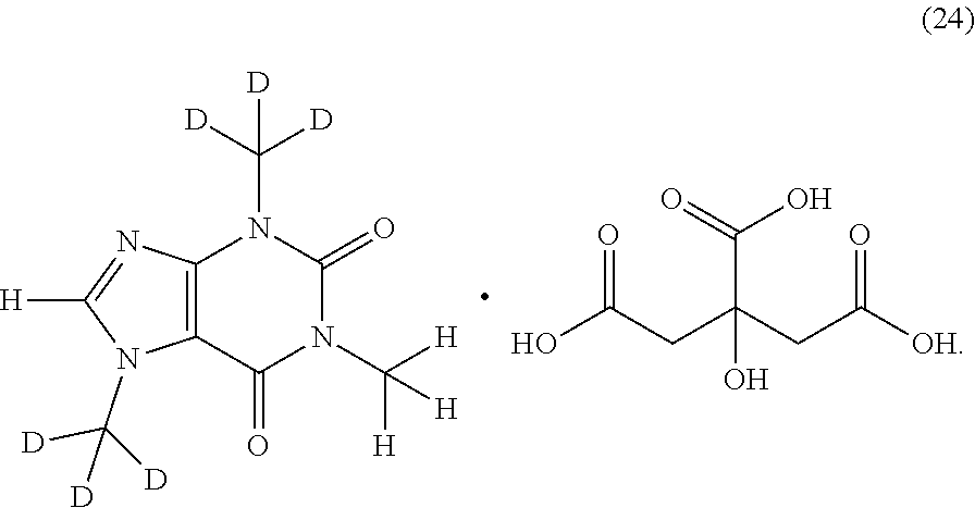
[D]C([D])([D])N1C(=O)N(C([H])([H])[H])C(=O)C2=C1N=C([H])N2C([D])([D])[D].C(C(O)(C(=O)O)CC(=O)[OH])C(O)=O
